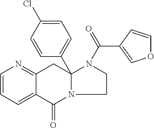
C1=CC=C2C(=N1)CC1(C3=CC=C(Cl)C=C3)N(C2=O)CCN1C(C1=COC=C1)=O
